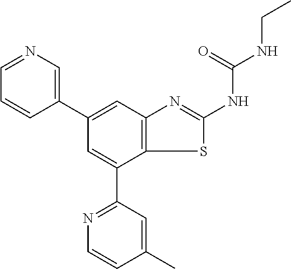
C1(C2=CN=CC=C2)=CC2=C(C(C3=NC=CC(C)=C3)=C1)SC(NC(NCC)=O)=N2
